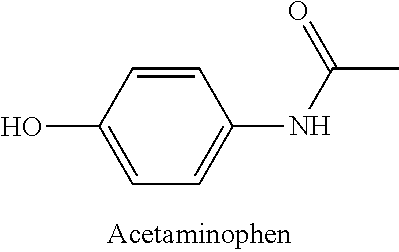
C1(O)=CC=C(NC(C)=O)C=C1
